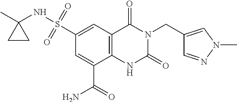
C(N1C(=O)NC2=C(C1=O)C=C(S(=O)(=O)NC1(C)CC1)C=C2C(=O)N)C1=CN(C)N=C1
